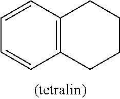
C12=C(C=CC=C1)CCCC2
